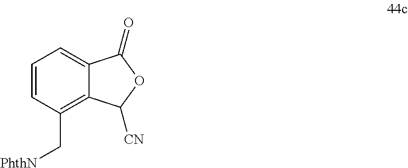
C1=CC(C[PhthN])=C2C(=C1)C(=O)OC2[CN]
